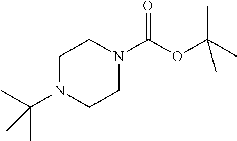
C1N(C(C)(C)C)CCN(C(OC(C)(C)C)=O)C1
